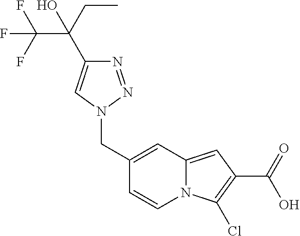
OC(CC)(C(F)(F)F)C1=CN(CC2=CC3=CC(C(=O)O)=C(Cl)N3C=C2)N=N1
